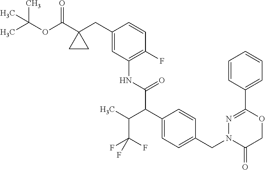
C1(C2=CC=CC=C2)=NN(CC2=CC=C(C(C(NC3=C(F)C=CC(CC4(C(OC(C)(C)C)=O)CC4)=C3)=O)C(C)C(F)(F)F)C=C2)C(=O)CO1
